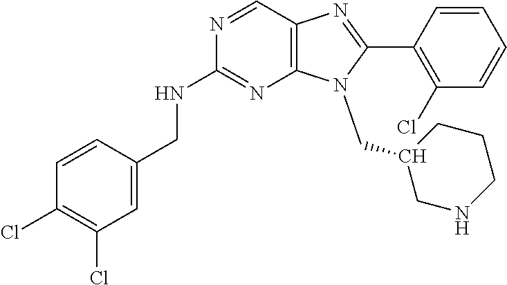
C1=C(CNC2=NC3=C(C=N2)N=C(C2=C(Cl)C=CC=C2)N3CC2CNCCC2)C=CC(Cl)=C1Cl
